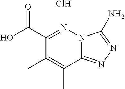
C1(C(O)=O)=NN2C(=NN=C2N)C(C)=C1C.Cl
